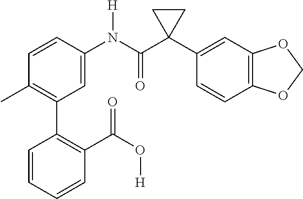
C1(C)=C(C2=C(C(O[H])=O)C=CC=C2)C=C(N(C(C2(C3=CC4=C(C=C3)OCO4)CC2)=O)[H])C=C1
